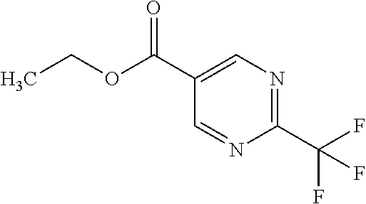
CCOC(=O)C1=CN=C(C(F)(F)F)N=C1
